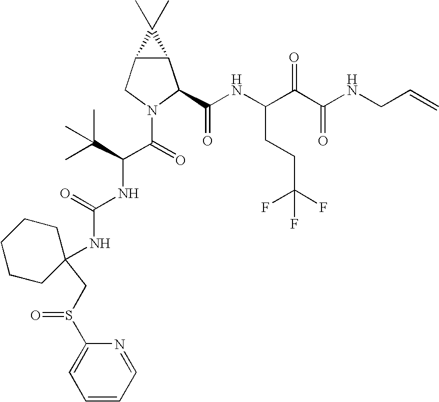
C12C(CN(C(=O)C(C(C)(C)C)NC(NC3(CS(C4=CC=CC=N4)=O)CCCCC3)=O)C1C(NC(C(C(NCC=C)=O)=O)CCC(F)(F)F)=O)C2(C)C
